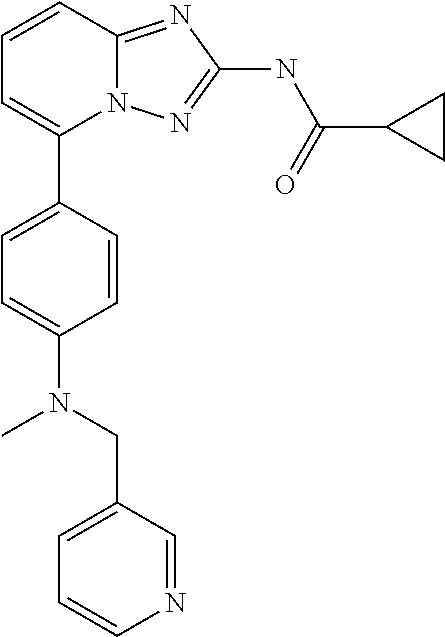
C1=CC2=NC(NC(C3CC3)=O)=NN2C(C2=CC=C(N(CC3=CC=CN=C3)C)C=C2)=C1
